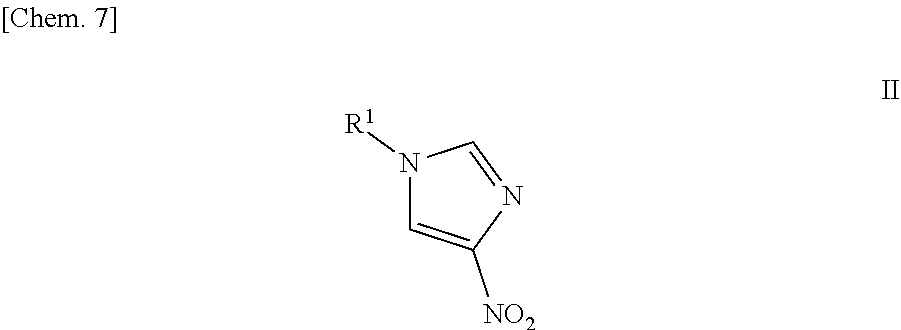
N1([R1])C=C([NO2])N=C1
